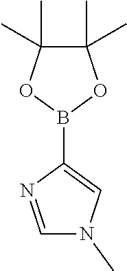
C1=NC(B2OC(C)(C)C(C)(C)O2)=CN1C
